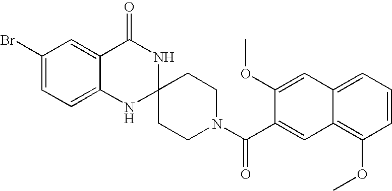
C1(Br)=CC=C2C(=C1)C(=O)NC1(N2)CCN(C(=O)C2=CC3=C(OC)C=CC=C3C=C2OC)CC1
